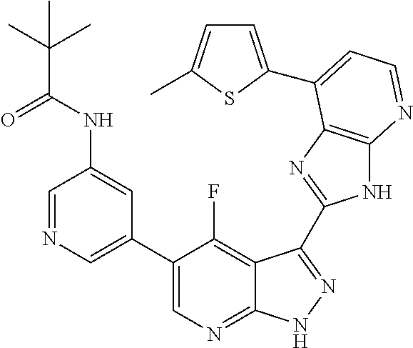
C1=NC=C(C2=CN=C3C(=C2F)C(C2=NC4=C(N2)N=CC=C4C2=CC=C(C)S2)=NN3)C=C1NC(C(C)(C)C)=O
